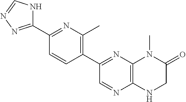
C12=C(N=C(C3=C(C)N=C(C4=NN=CN4)C=C3)C=N1)N(C)C(=O)CN2
